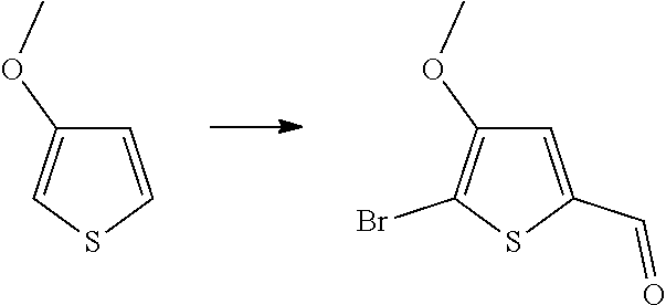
C1=CSC=C1OC.C1=C(C=O)SC(Br)=C1OC
